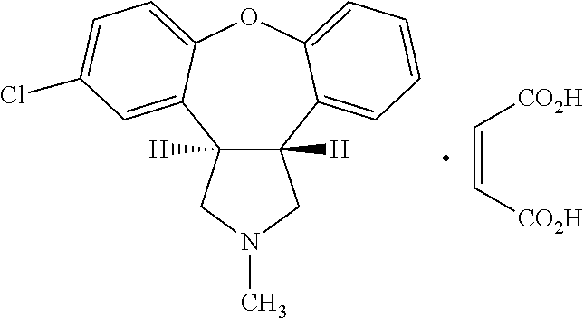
C12([H])C([H])(C3=CC=CC=C3OC3=CC=C(Cl)C=C13)CN(C)C2.C(=C[CO2H])[CO2H]
